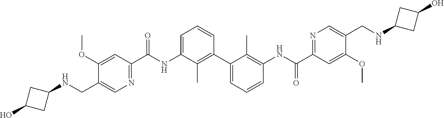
C1(OC)=CC(C(NC2=CC=CC(C3=CC=CC(NC(C4=NC=C(CNC5CC(O)C5)C(OC)=C4)=O)=C3C)=C2C)=O)=NC=C1CNC1CC(O)C1
